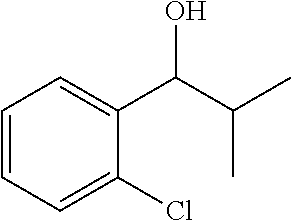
C1=CC=C(Cl)C(C(C(C)C)O)=C1
